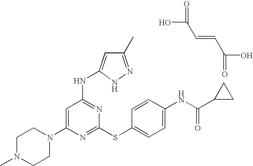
C1N(C)CCN(C2=CC(NC3=CC(C)=NN3)=NC(SC3=CC=C(NC(=O)C4CC4)C=C3)=N2)C1.OC(=O)C=CC(O)=O
